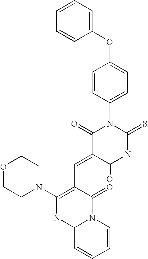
C1(OC2=CC=C(N3C(=O)C(=CC4=C(N5CCOCC5)NC5N(C4=O)C=CC=C5)C(=O)NC3=S)C=C2)=CC=CC=C1
